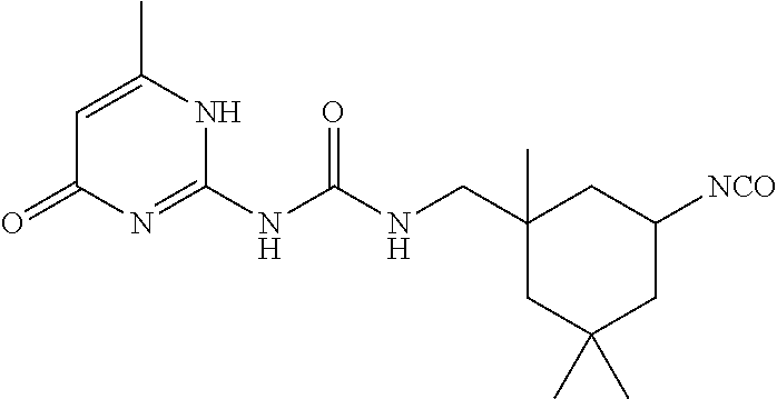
C1=C(C)NC(NC(NCC2(C)CC(C)(C)CC([NCO])C2)=O)=NC1=O
